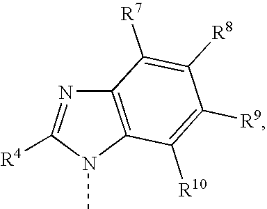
C12=C(N(C)C([R4])=N1)C([R10])=C([R9])C([R8])=C2[R7]
